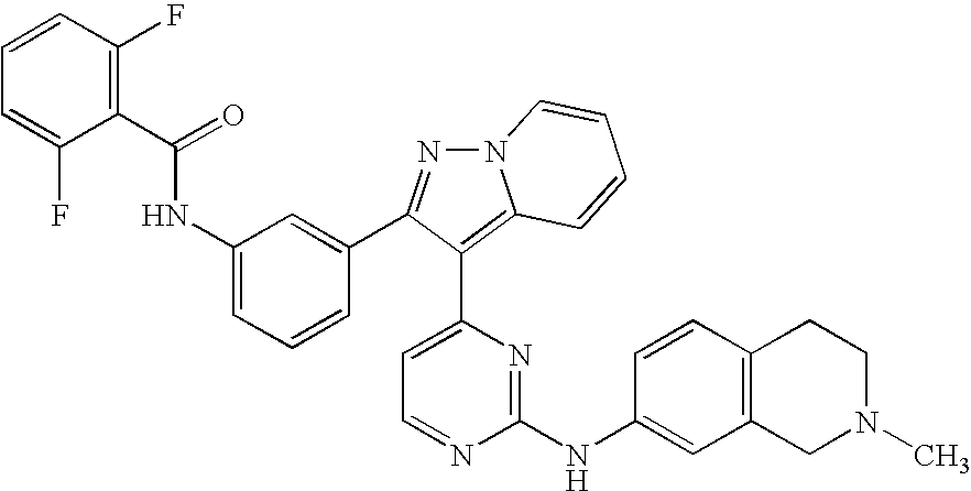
C1(C(=O)NC2=CC=CC(C3=NN4C(=C3C3=CC=NC(NC5=CC6=C(C=C5)CCN(C)C6)=N3)C=CC=C4)=C2)=C(F)C=CC=C1F
